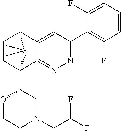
C1CC2(C3OCCN(CC(F)F)C3)C3=NN=C(C4=C(F)C=CC=C4F)C=C3C1C2(C)C
